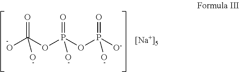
O(P(OP([O-])(=O)O)(=O)O)C(O)(=O)O.[[Na+]5]
